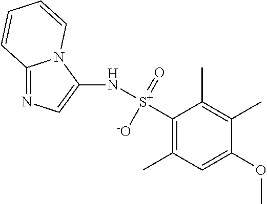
C12=NC=C(N[S+](C3=C(C)C=C(OC)C(C)=C3C)(=O)[-O])N1C=CC=C2
